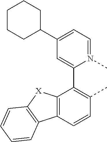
C12=C(C=CC(C)=C1C1=CC(C3CCCCC3)=CC=N1C)C1=C([X]2)C=CC=C1
